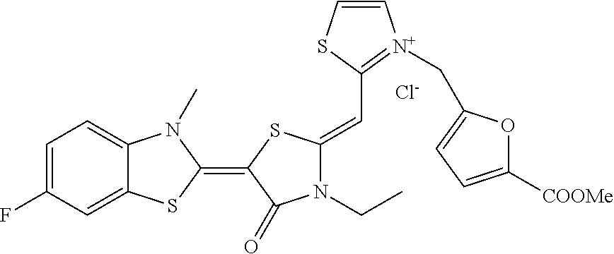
[Cl-].C1=C(F)C=C2C(=C1)N(C)C(=C1SC(=CC3=[N+](CC4=CC=C([COOMe])O4)C=CS3)N(CC)C1=O)S2
